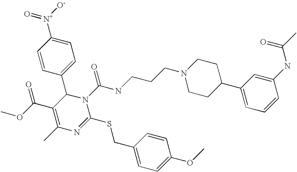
N1(C(NCCCN2CCC(C3=CC=CC(NC(C)=O)=C3)CC2)=O)C(C2=CC=C([N+]([O-])=O)C=C2)C(C(OC)=O)=C(C)N=C1SCC1=CC=C(OC)C=C1
